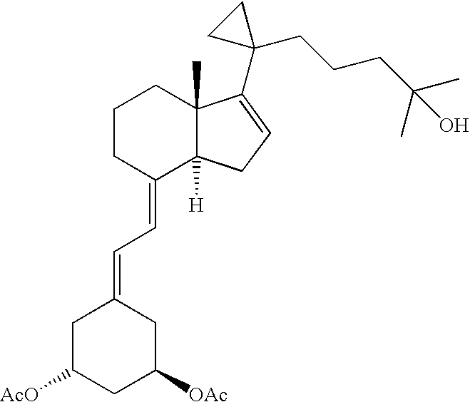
C1CC(=CC=C2CC([AcO])CC([OAc])C2)C2([H])C(C)(C1)C(C1(CCCC(C)(C)O)CC1)=CC2
